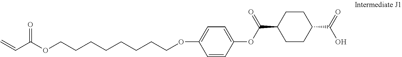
C1=CC(OC(C2CCC(C(O)=O)CC2)=O)=CC=C1OCCCCCCCCOC(C=C)=O
